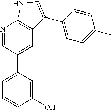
N1=CC(C2=CC=CC(O)=C2)=CC2=C1NC=C2C1=CC=C(C)C=C1
